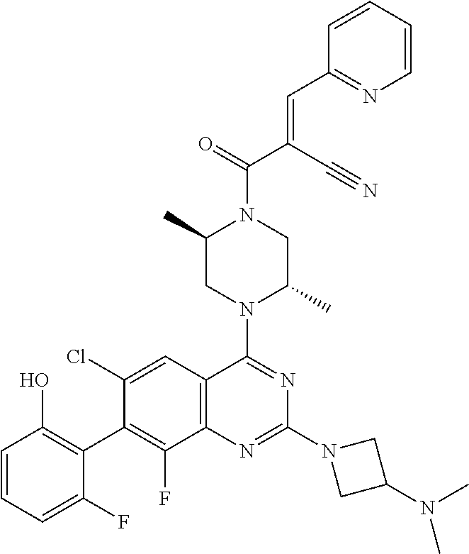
C1=CC=C(F)C(C2=C(F)C3=C(C=C2Cl)C(N2C(C)CN(C(=O)C(=CC4=NC=CC=C4)C#N)C(C)C2)=NC(N2CC(N(C)C)C2)=N3)=C1O
